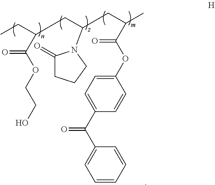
CCC(CC(CC(C)C(OC1=CC=C(C(C2=CC=CC=C2)=O)C=C1)=O)N1C(=O)CCC1)C(OCCO)=O
